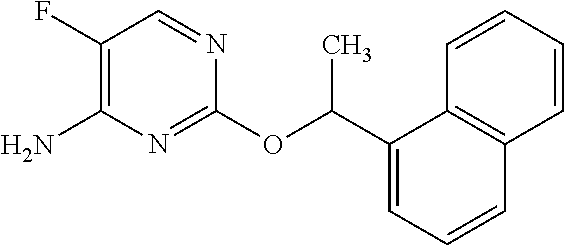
NC1=C(F)C=NC(OC(C2=CC=CC3=C2C=CC=C3)C)=N1
